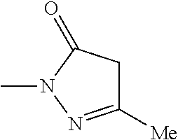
C1([Me])=NN(C)C(=O)C1
